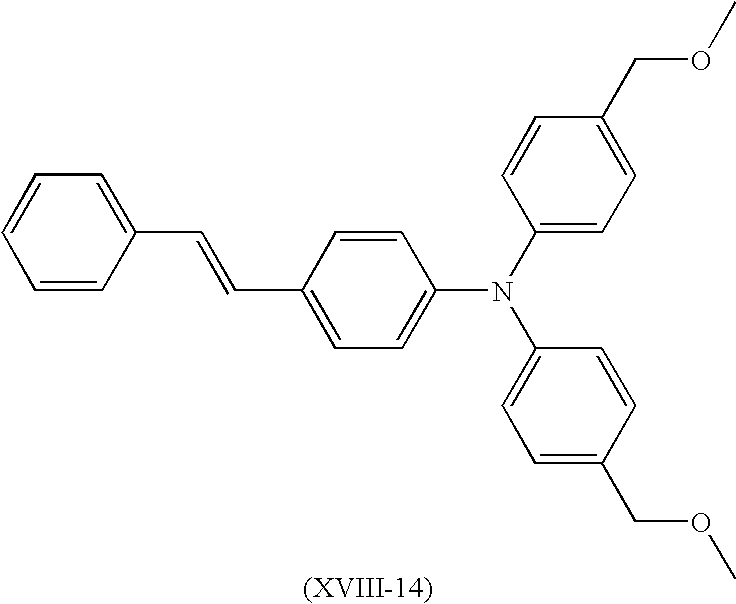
C1=C(C=CC2=CC=CC=C2)C=CC(N(C2=CC=C(COC)C=C2)C2=CC=C(COC)C=C2)=C1
